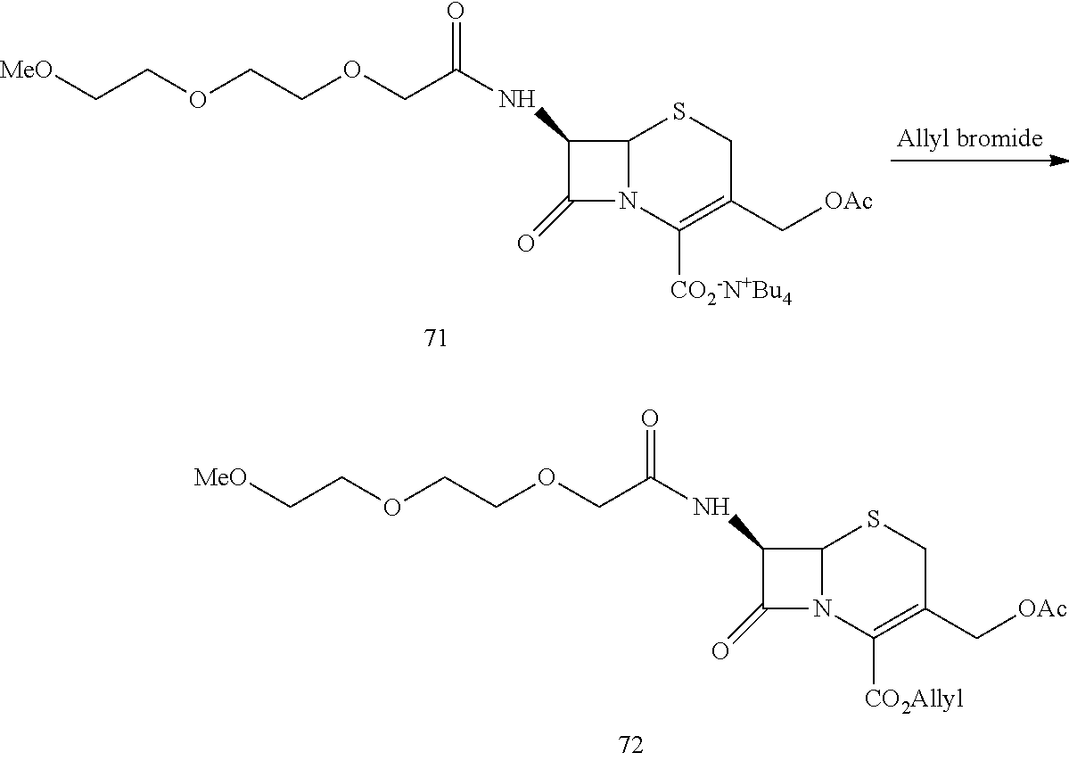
C1(NC(COCCOCC[MeO])=O)C(=O)N2C1SCC(C[OAc])=C2[CO2-N+Bu4].C1(NC(COCCOCC[MeO])=O)C(=O)N2C1SCC(C[OAc])=C2[CO2Allyl]
